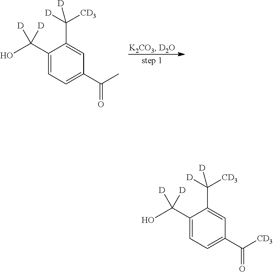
C(C1=CC=C(C(O)([D])[D])C(C([D])([CD3])[D])=C1)(=O)C.C(C1=CC=C(C(O)([D])[D])C(C([D])([CD3])[D])=C1)(=O)[CD3]
